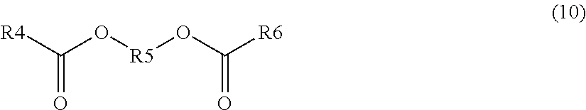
[R4]C(O[R5]OC([R6])=O)=O
